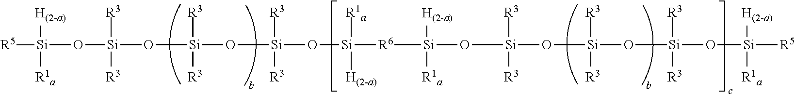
[Si](O[Si](O[Si](O[Si](O[Si]([R6][Si](O[Si](O[Si](O[Si](O[Si]([R5])([H(2-a)])[R1a])([R3])[R3])([R3])[R3])([R3])[R3])([H(2-a)])[R1a])([R1a])[H(2-a)])([R3])[R3])([R3])[R3])([R3])[R3])([H(2-a)])([R1a])[R5]
